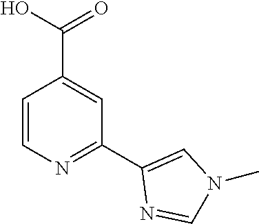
C1=CN=C(C2=CN(C)C=N2)C=C1C(O)=O
